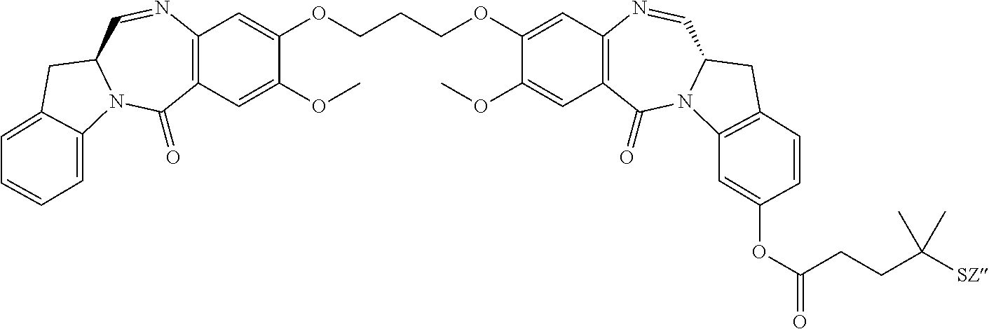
C12=C(C=C(OC)C(OCCCOC3=CC4=C(C=C3OC)C(=O)N3C(C=N4)CC4=C3C=C(OC(CCC([SZ])(C)C)=O)C=C4)=C1)C(=O)N1C(C=N2)CC2=CC=CC=C12
